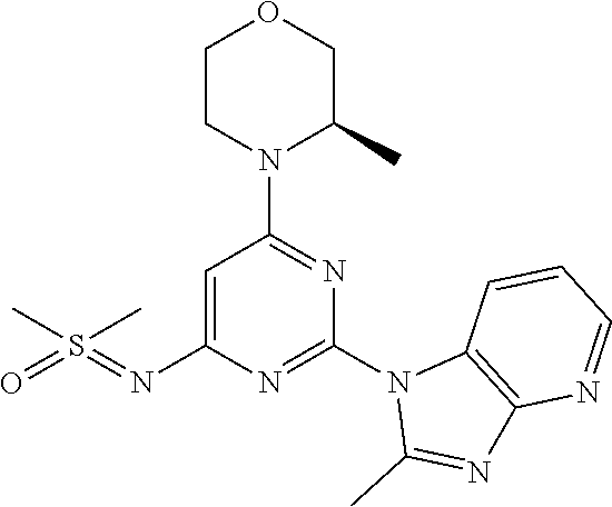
C1=C(N=S(=O)(C)C)N=C(N2C(C)=NC3=C2C=CC=N3)N=C1N1C(C)COCC1
